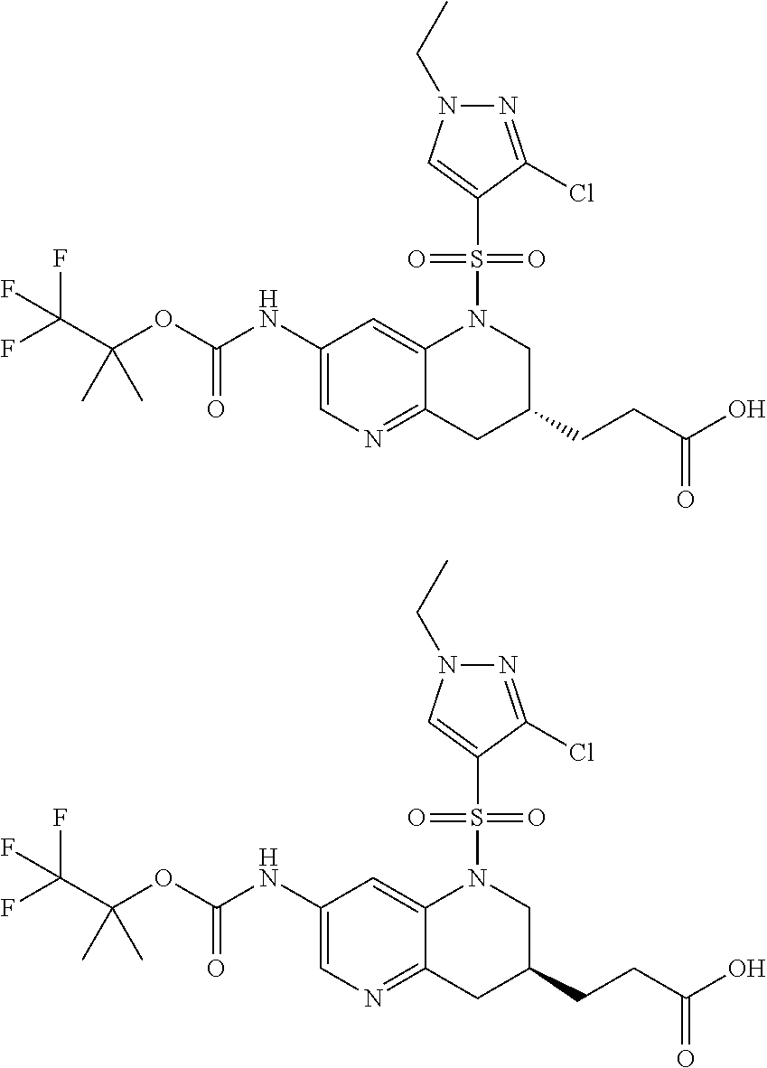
C1(NC(OC(C(F)(F)F)(C)C)=O)=CN=C2C(=C1)N(S(C1=CN(CC)N=C1Cl)(=O)=O)CC(CCC(O)=O)C2.C1(NC(OC(C(F)(F)F)(C)C)=O)=CN=C2C(=C1)N(S(C1=CN(CC)N=C1Cl)(=O)=O)CC(CCC(O)=O)C2
